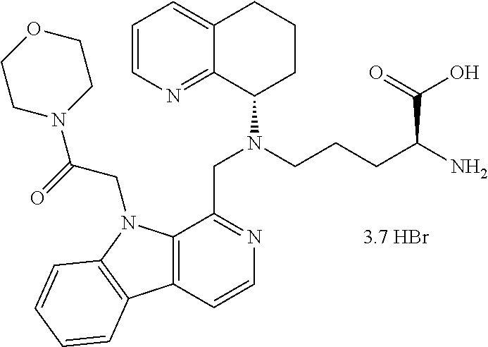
C1=CN=C2C(=C1)CCCC2N(CCCC(N)C(=O)O)CC1=NC=CC2=C1N(CC(N1CCOCC1)=O)C1=C2C=CC=C1.[3.7 HBr]
